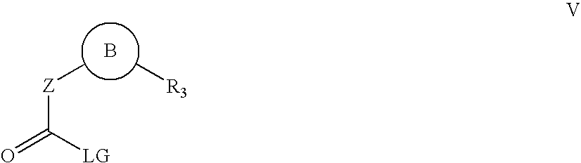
[Z](B[R3])C(=O)[LG]
